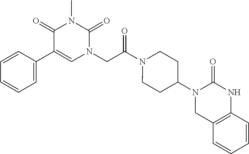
C1=C(C2=CN(CC(N3CCC(N4CC5=C(NC4=O)C=CC=C5)CC3)=O)C(=O)N(C)C2=O)C=CC=C1
